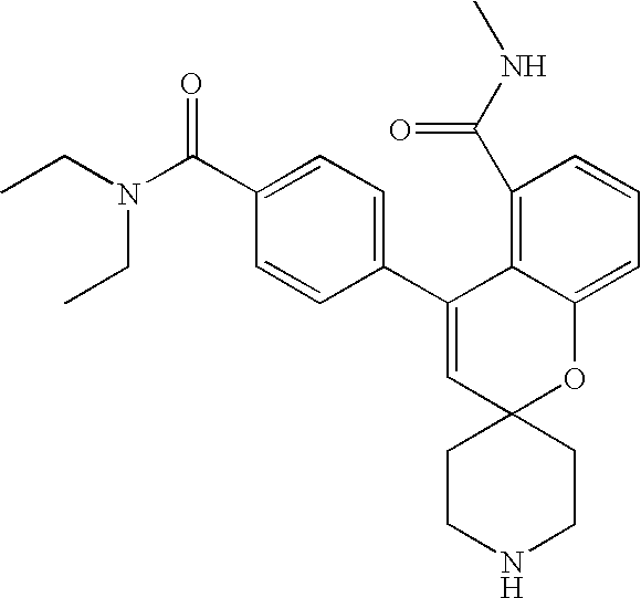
CCN(C(C1=CC=C(C2=CC3(OC4=CC=CC(C(NC)=O)=C24)CCNCC3)C=C1)=O)CC
